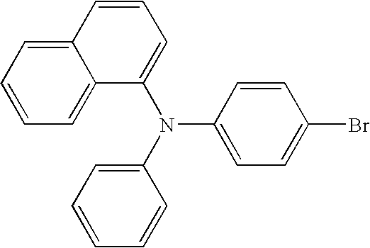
C12=CC=CC=C1C(N(C1=CC=CC=C1)C1=CC=C(Br)C=C1)=CC=C2
